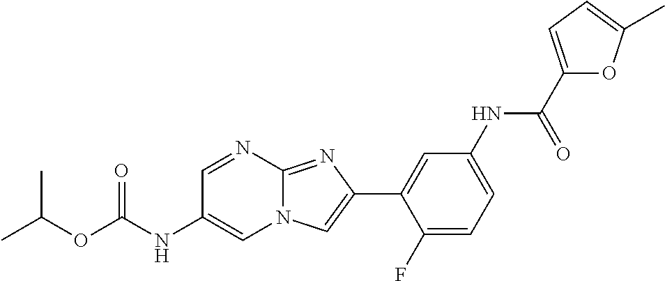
C1=NC2=NC(C3=CC(NC(C4=CC=C(C)O4)=O)=CC=C3F)=CN2C=C1NC(OC(C)C)=O
